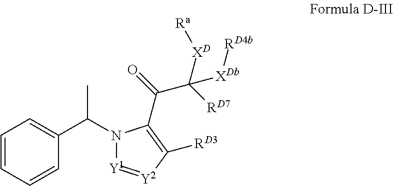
C1=CC=CC(C(C)N2[Y1]=[Y2]C([RD3])=C2C(=O)C([RD7])([XD][Ra])[XDb][RD4b])=C1
